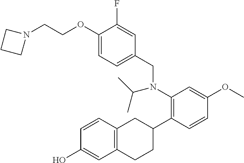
N1(CCOC2=CC=C(CN(C3=C(C4CC5=C(CC4)C=C(O)C=C5)C=CC(OC)=C3)C(C)C)C=C2F)CCC1
